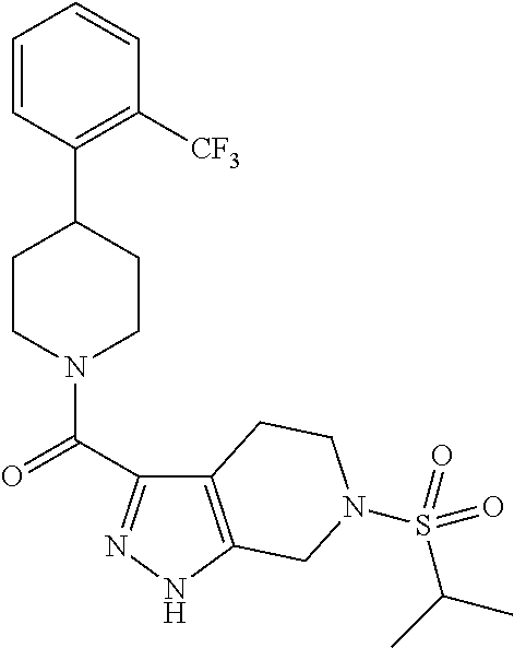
C1=CC(C2CCN(C(=O)C3=NNC4=C3CCN(S(C(C)C)(=O)=O)C4)CC2)=C([CF3])C=C1
